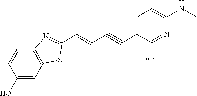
OC1=CC2=C(C=C1)N=C(C=CC#CC1=CC=C(NC)N=C1[*F])S2
